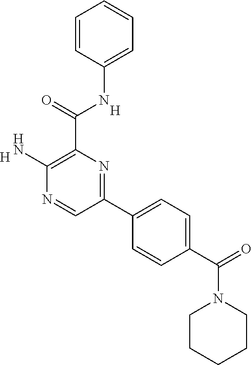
[H].[H].C1=CC(NC(C2=C(N)N=CC(C3=CC=C(C(N4CCCCC4)=O)C=C3)=N2)=O)=CC=C1
